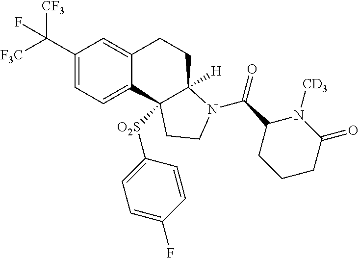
C1(C([CF3])([F3C])F)=CC=C2C(=C1)CCC1([H])C2([O2S]C2=CC=C(F)C=C2)CCN1C(=O)C1CCCC(=O)N1[CD3]
